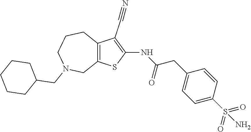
C12=C(SC(NC(CC3=CC=C(S(=O)(=O)N)C=C3)=O)=C1C#N)CN(CC1CCCCC1)CCC2
